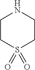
C1CS(=O)(=O)CCN1
